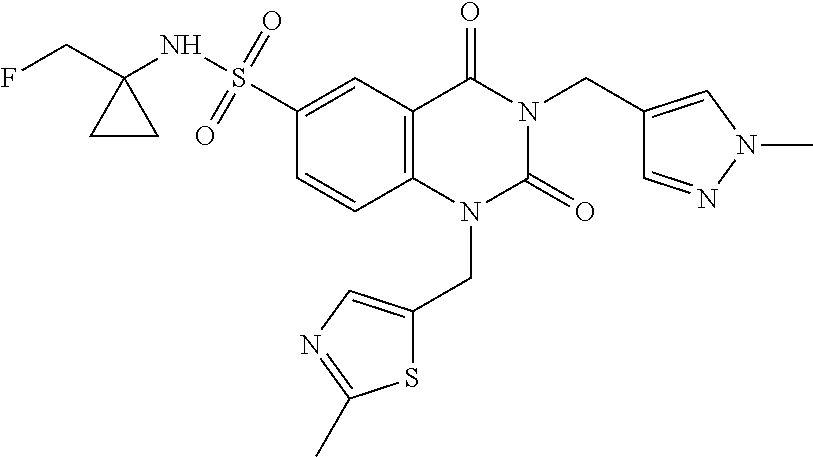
C12=C(C=C(S(NC3(CF)CC3)(=O)=O)C=C1)C(=O)N(CC1=CN(C)N=C1)C(=O)N2CC1=CN=C(C)S1
